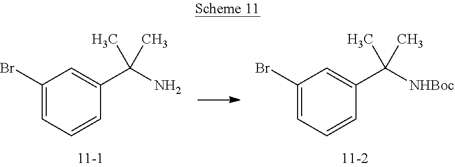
C1(Br)=CC=CC(C(N)(C)C)=C1.C1(Br)=CC=CC(C([NHBoc])(C)C)=C1
